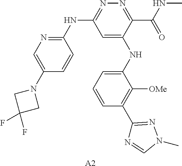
C1=C(NC2=CC=CC(C3=NN(C)C=N3)=C2[OMe])C(C(NC)=O)=NN=C1NC1=NC=C(N2CC(F)(F)C2)C=C1.[A2]
